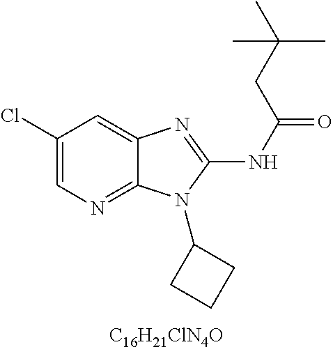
C1(Cl)=CN=C2C(=C1)N=C(NC(=O)CC(C)(C)C)N2C1CCC1.[C16H21ClN4O]
